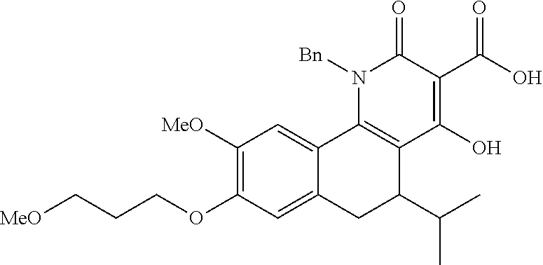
[MeO]C1=C(OCCC[MeO])C=C2C(=C1)C1=C(C(O)=C(C(=O)O)C(=O)N1[Bn])C(C(C)C)C2
